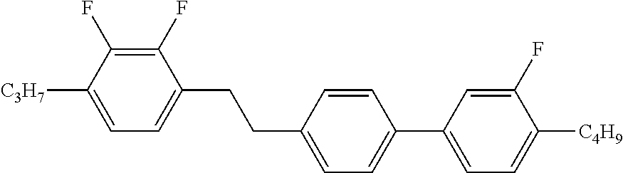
C1(F)=C(F)C([C3H7])=CC=C1CCC1=CC=C(C2=CC=C([C4H9])C(F)=C2)C=C1
